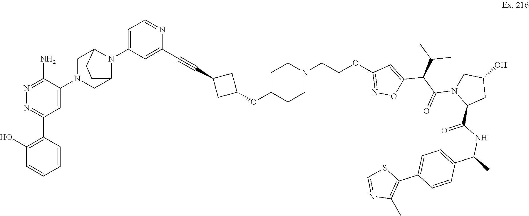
C1(N)=NN=C(C2=C(O)C=CC=C2)C=C1N1CC2N(C3=CC=NC(C#CC4CC(OC5CCN(CCOC6=NOC(C(C(C)C)C(N7C(C(=O)NC(C8=CC=C(C9=C(C)N=CS9)C=C8)C)CC(O)C7)=O)=C6)CC5)C4)=C3)C(C1)CC2
